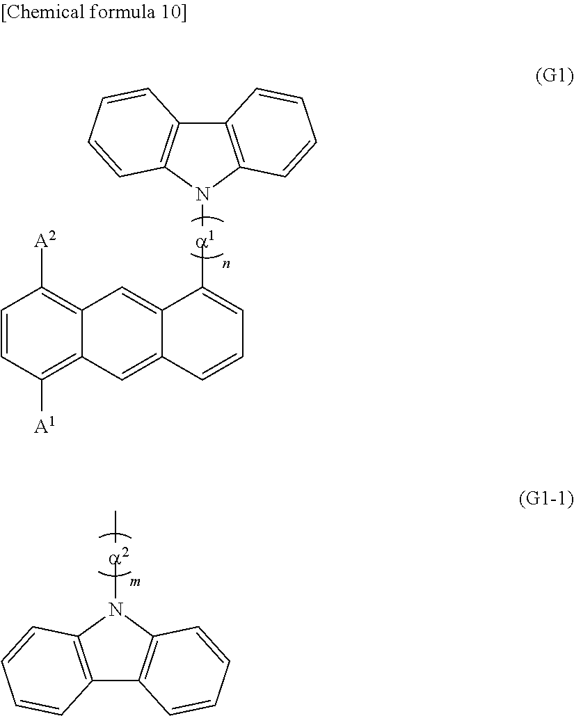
C1=CC([A1])=C2C(=C1[A2])C=C1C(=C2)C=CC=C1[a1]N1C2=C(C3=C1C=CC=C3)C=CC=C2.C[a2]N1C2=C(C3=C1C=CC=C3)C=CC=C2
